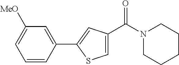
C1=CC(C2=CC(C(N3CCCCC3)=O)=CS2)=CC([MeO])=C1
